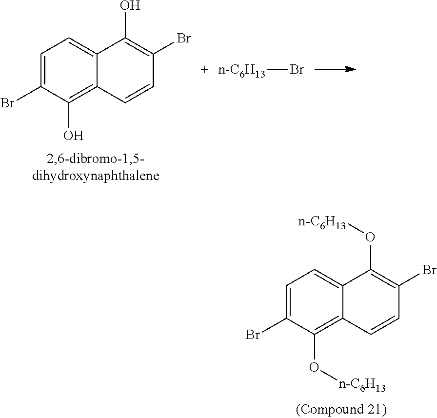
C1=C(Br)C(O)=C2C(=C1)C(O)=C(Br)C=C2.[n-C6H13]Br.C1=C(Br)C(O[n-C6H13])=C2C(=C1)C(O[n-C6H13])=C(Br)C=C2
